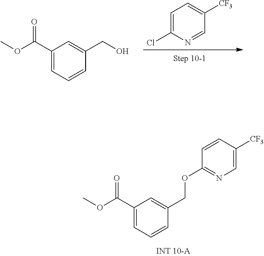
C1(C(OC)=O)=CC=CC(COC2=NC=C([CF3])C=C2)=C1.ClC1=CC=C([CF3])C=N1.C1(C(OC)=O)=CC=CC(CO)=C1
